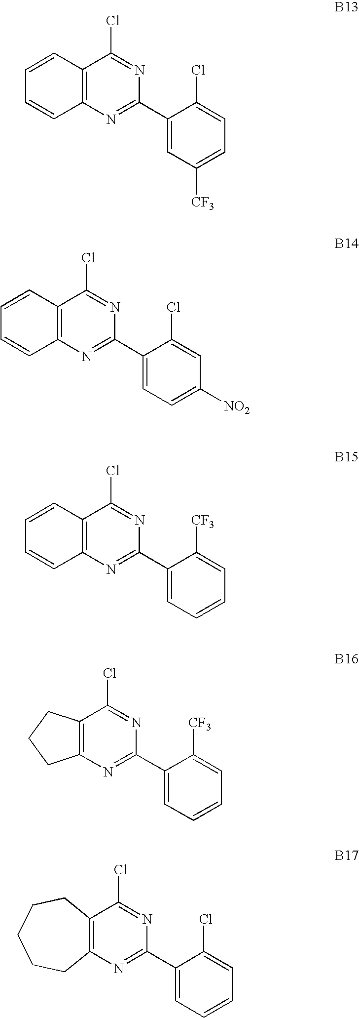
N1=C(C2=CC([CF3])=CC=C2Cl)N=C(Cl)C2=C1C=CC=C2.N1=C(C2=CC=C([NO2])C=C2Cl)N=C(Cl)C2=C1C=CC=C2.N1=C(C2=CC=CC=C2[CF3])N=C(Cl)C2=C1C=CC=C2.N1=C(C2=CC=CC=C2[CF3])N=C(Cl)C2=C1CCC2.N1=C(C2=CC=CC=C2Cl)N=C(Cl)C2=C1CCCCC2
